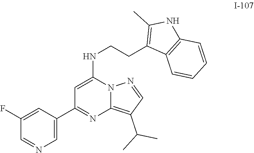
C1=C(NCCC2=C(C)NC3=C2C=CC=C3)N2C(=C(C(C)C)C=N2)N=C1C1=CN=CC(F)=C1
